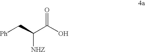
[Ph]CC(C(O)=O)[NHZ]
